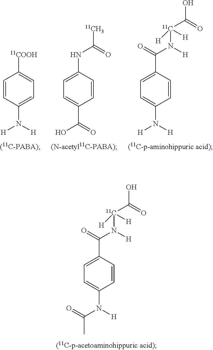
C1=C(C(N([H])[11C](C(O)=O)([H])[H])=O)C=CC(N(C(=O)C)[H])=C1.C1=CC(N([H])[H])=CC=C1[11COOH].C1=C(NC(=O)[11CH3])C=CC(C(O)=O)=C1.C1=C(C(N([H])[11C](C(O)=O)([H])[H])=O)C=CC(N([H])[H])=C1
